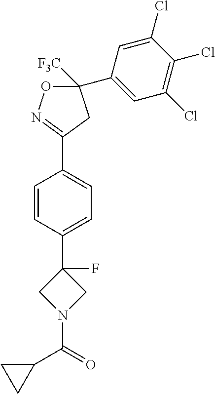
C1=CC(C2(F)CN(C(C3CC3)=O)C2)=CC=C1C1=NOC(C2=CC(Cl)=C(Cl)C(Cl)=C2)([F3C])C1
